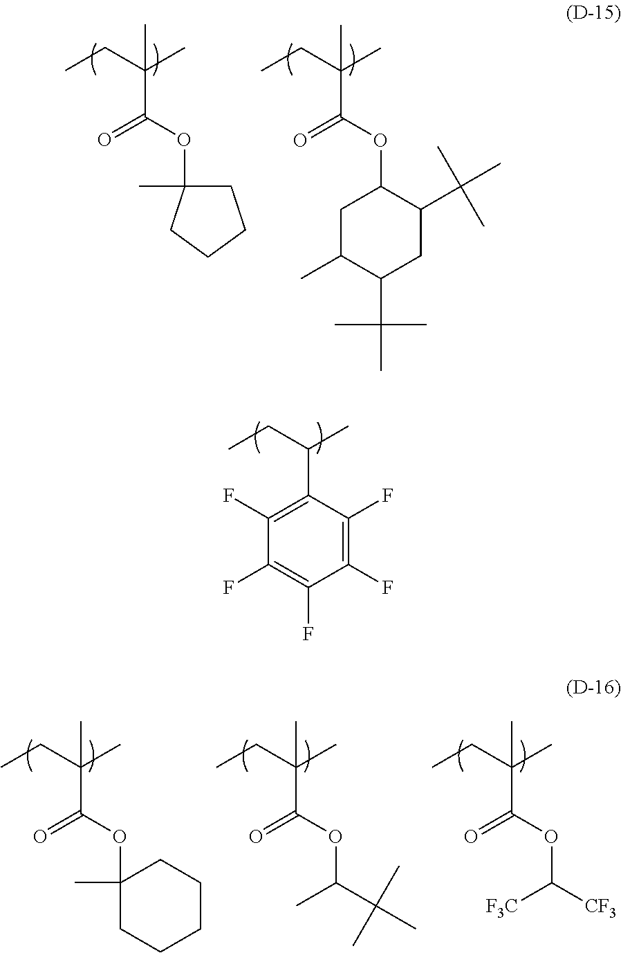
CCC(C)C1=C(F)C(F)=C(F)C(F)=C1F.CCC(C)(C)C(=O)OC1C(C(C)(C)C)CC(C(C)(C)C)C(C)C1.CCC(C)(C)C(=O)OC1(C)CCCC1.CCC(C)(C)C(=O)OC1(C)CCCCC1.CCC(C)(C)C(=O)OC(C(C)(C)C)C.CCC(C)(C)C(=O)OC([CF3])[F3C]
